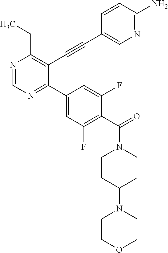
CCC1=C(C#CC2=CN=C(N)C=C2)C(C2=CC(F)=C(C(N3CCC(N4CCOCC4)CC3)=O)C(F)=C2)=NC=N1
